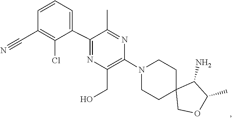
C1CN(C2=C(CO)N=C(C3=CC=CC(C#N)=C3Cl)C(C)=N2)CCC12COC(C)C2N
